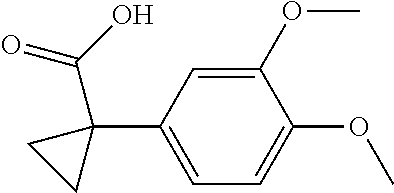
C1(OC)=CC(C2(C(=O)O)CC2)=CC=C1OC
